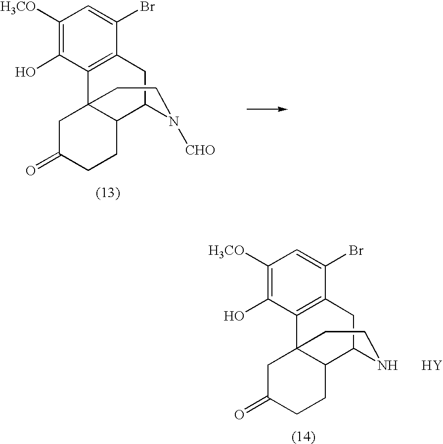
C1C(=O)CCC2C13C1=C(CC2N([CHO])CC3)C(Br)=CC([H3CO])=C1O.C1C(=O)CCC2C13C1=C(CC2NCC3)C(Br)=CC([H3CO])=C1O.[Y]
